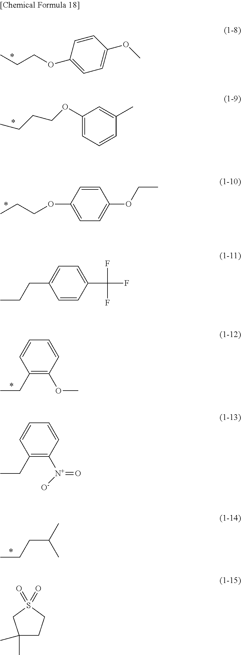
CCCOC1=CC=C(OC)C=C1.C1(OCCCC)=CC=CC(C)=C1.C1(OCCC)=CC=C(OCC)C=C1.C1(CC)=C(OC)C=CC=C1.CCCC(C)C.C1=C(CCC)C=CC(C(F)(F)F)=C1.C1(CC)=C([N+](=O)[O-])C=CC=C1.C1(C)(C)CCS(=O)(=O)C1
